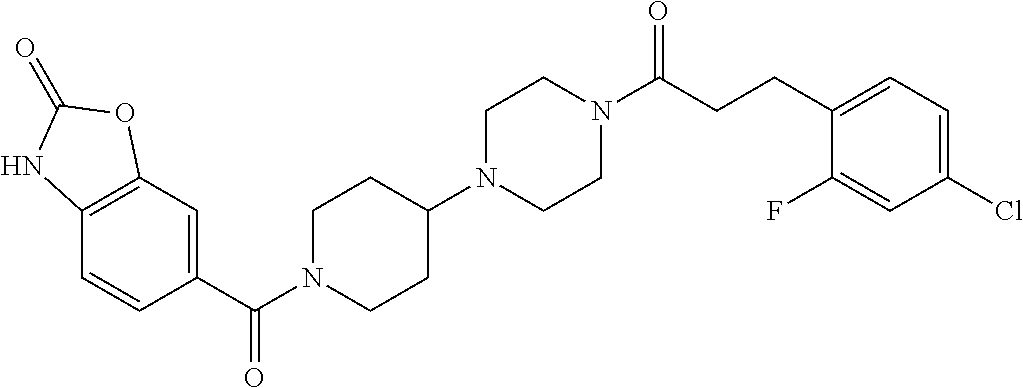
C1(C(N2CCC(N3CCN(C(CCC4=CC=C(Cl)C=C4F)=O)CC3)CC2)=O)=CC2=C(C=C1)NC(=O)O2
